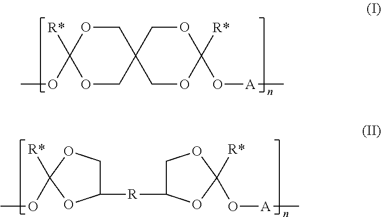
C12(COC([R*])(OC)OC1)COC(O[A]C)([R*])OC2.C1([R*])(OC)OC([R]C2COC(O[A]C)([R*])O2)CO1
